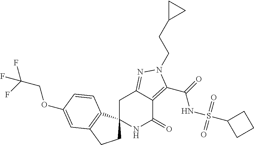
C1C2(C3=C(C1)C=C(OCC(F)(F)F)C=C3)NC(=O)C1=C(C(=O)NS(C3CCC3)(=O)=O)N(CCC3CC3)N=C1C2
